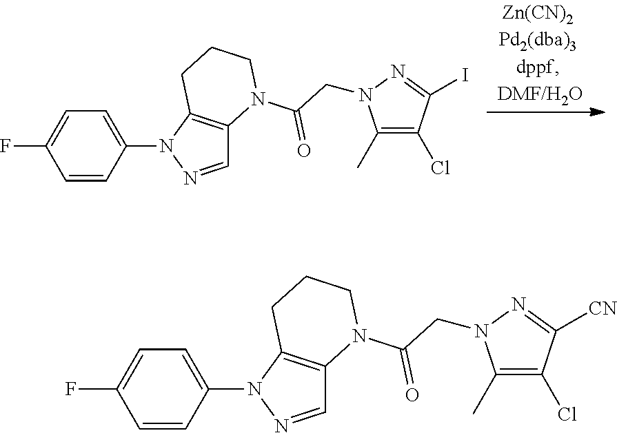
C1=C(N2N=CC3=C2CCCN3C(CN2C(C)=C(Cl)C(I)=N2)=O)C=CC(F)=C1.C1=C(N2N=CC3=C2CCCN3C(CN2C(C)=C(Cl)C([CN])=N2)=O)C=CC(F)=C1
